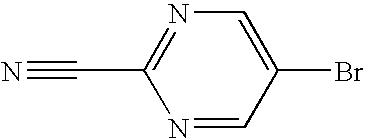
N1=CC(Br)=CN=C1C#N
